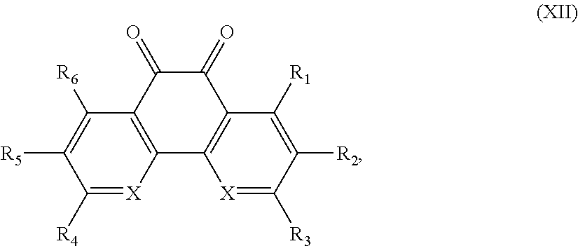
C12=C(C3=C(C(=O)C1=O)C([R6])=C([R5])C([R4])=[X]3)[X]=C([R3])C([R2])=C2[R1]
